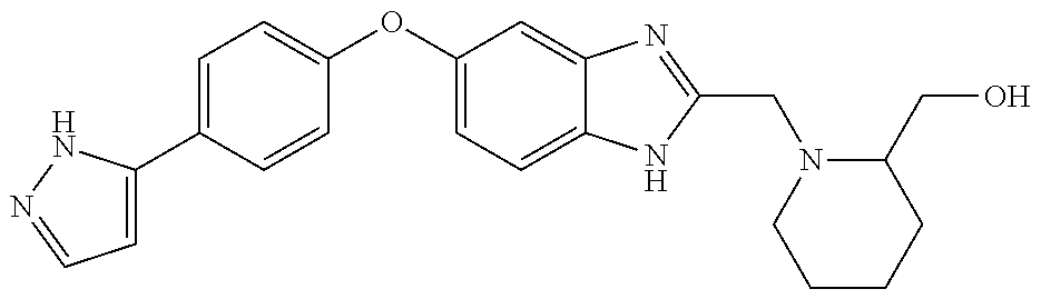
C1=C(C2=CC=C(OC3=CC=C4C(=C3)N=C(CN3CCCCC3CO)N4)C=C2)NN=C1
